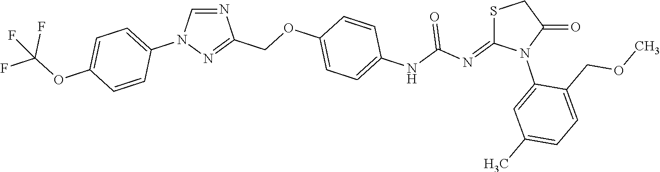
N1=CN(C2=CC=C(OC(F)(F)F)C=C2)N=C1COC1=CC=C(NC(N=C2SCC(=O)N2C2=CC(C)=CC=C2COC)=O)C=C1
